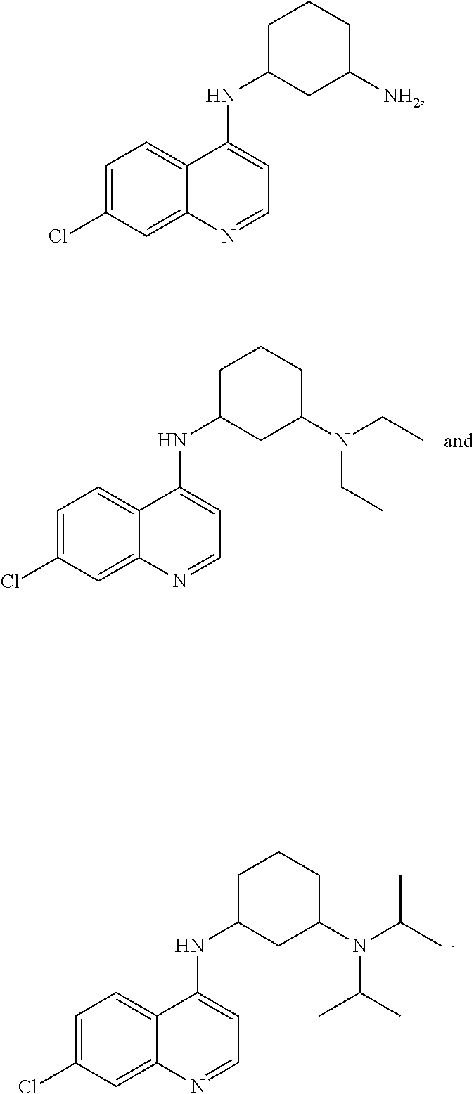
C1=C(Cl)C=C2C(=C1)C(NC1CC(N(CC)CC)CCC1)=CC=N2.C1=C(Cl)C=C2C(=C1)C(NC1CC(N(C(C)C)C(C)C)CCC1)=CC=N2.C1=C(Cl)C=C2C(=C1)C(NC1CC([NH2])CCC1)=CC=N2
